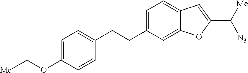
C1=C(OC[Me])C=CC(CCC2=CC=C3C(=C2)OC(C([Me])[N3])=C3)=C1
